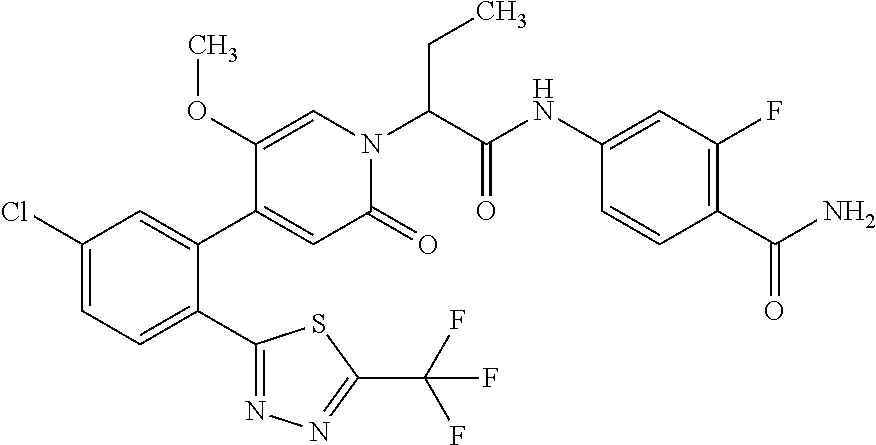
C1(Cl)=CC=C(C2=NN=C(C(F)(F)F)S2)C(C2=CC(=O)N(C(C(NC3=CC(F)=C(C(N)=O)C=C3)=O)CC)C=C2OC)=C1
